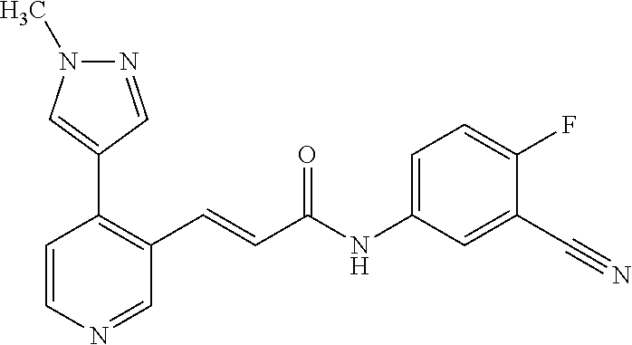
N1=CC(C2=C(C=CC(NC3=CC=C(F)C(C#N)=C3)=O)C=NC=C2)=CN1C
